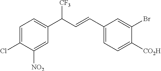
[CO2H]C1=CC=C(C=CC(C2=CC=C(Cl)C([NO2])=C2)[CF3])C=C1Br
